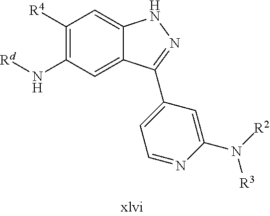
C1([R4])=C(N[Rd])C=C2C(=C1)NN=C2C1=CC=NC(N([R2])[R3])=C1
